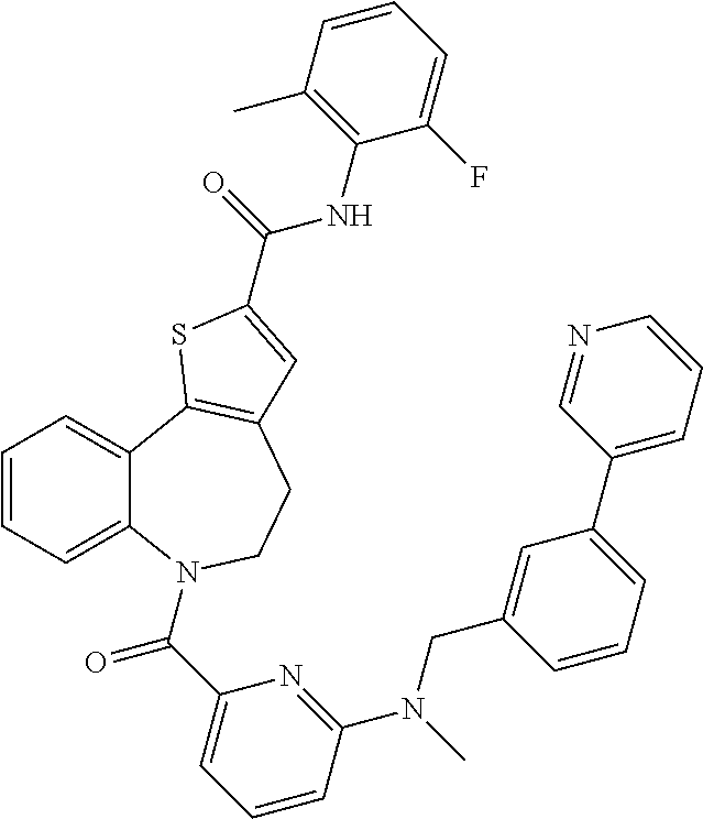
C1=CC=C2C(=C1)C1=C(CCN2C(C2=CC=CC(N(C)CC3=CC(C4=CC=CN=C4)=CC=C3)=N2)=O)C=C(C(=O)NC2=C(C)C=CC=C2F)S1
